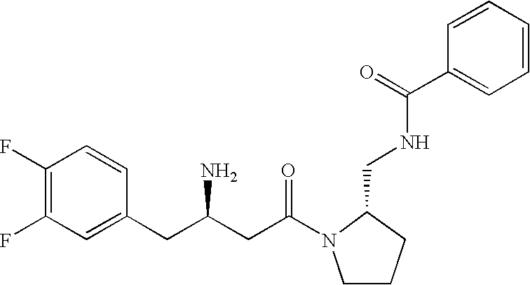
C1(F)=C(F)C=C(CC(N)CC(=O)N2CCCC2CNC(C2=CC=CC=C2)=O)C=C1
